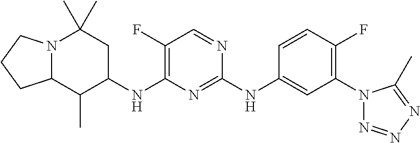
N12C(C(C)C(NC3=C(F)C=NC(NC4=CC(N5N=NN=C5C)=C(F)C=C4)=N3)CC1(C)C)CCC2
